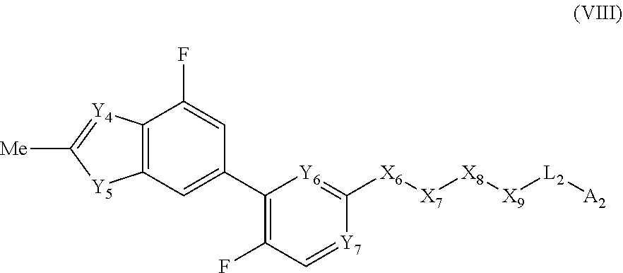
[L2]([A2])[X9][X8][X7][X6]C1=[Y6]C(C2=CC3=C([Y4]=C([Me])[Y5]3)C(F)=C2)=C(F)C=[Y7]1
